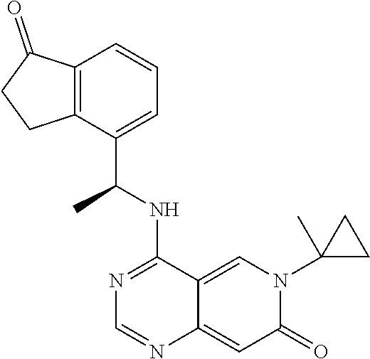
C12=CN(C3(C)CC3)C(=O)C=C1N=CN=C2NC(C1=CC=CC2=C1CCC2=O)C
